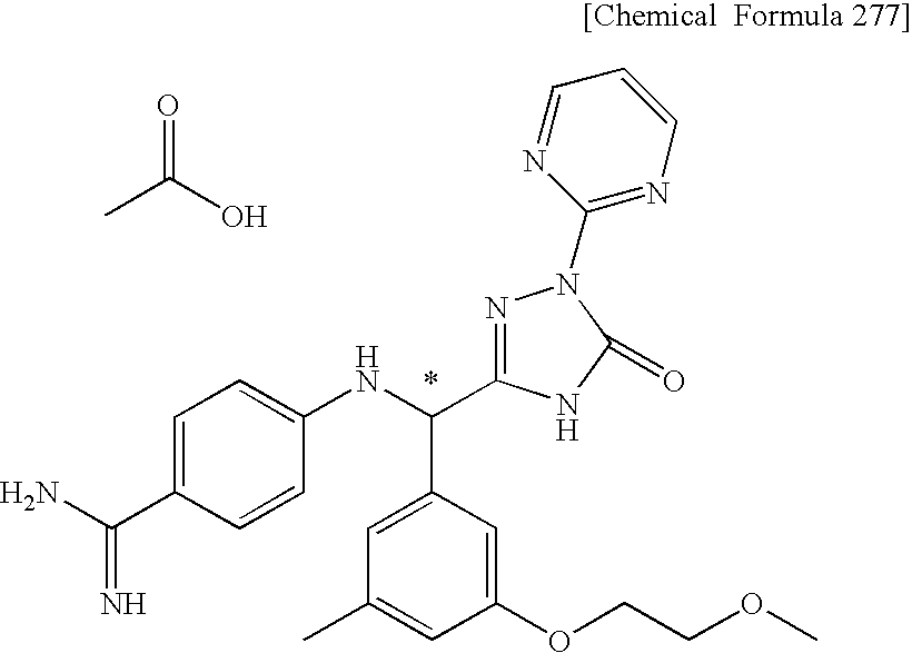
CC(O)=O.NC(C1=CC=C(NC(C2=CC(C)=CC(OCCOC)=C2)C2=NN(C3=NC=CC=N3)C(=O)N2)C=C1)=N
